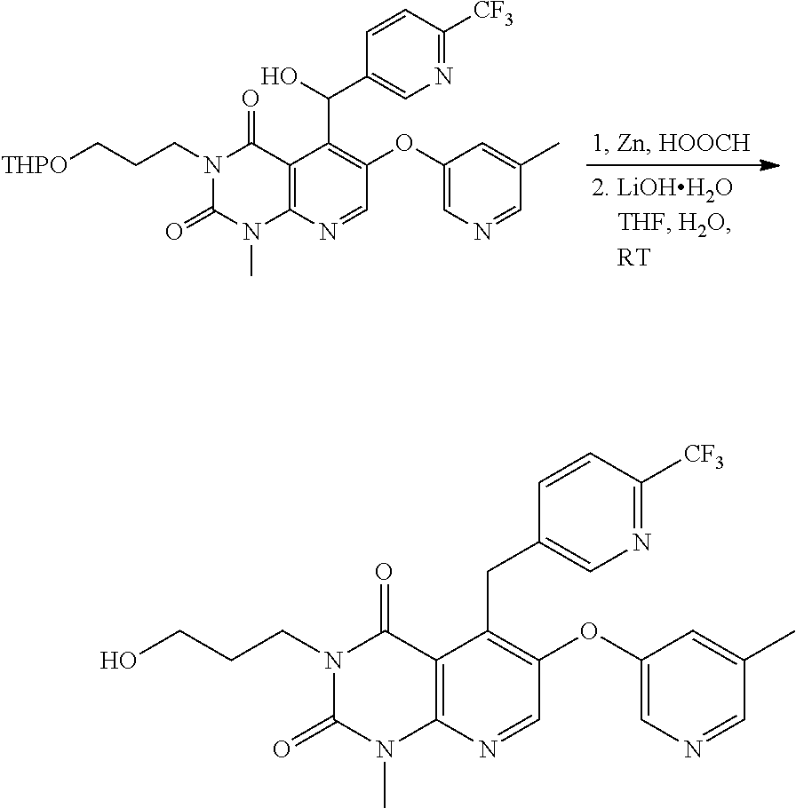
[THPO]CCCN1C(=O)N(C)C2=C(C1=O)C(C(O)C1=CN=C([CF3])C=C1)=C(OC1=CN=CC(C)=C1)C=N2.OCCCN1C(=O)N(C)C2=C(C1=O)C(CC1=CN=C([CF3])C=C1)=C(OC1=CN=CC(C)=C1)C=N2
